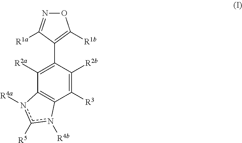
O1N=C([R1a])C(C2=C([R2a])C3=C(C([R3])=C2[R2b])n([R4b])c([R5])n3[R4a])=C1[R1b]
